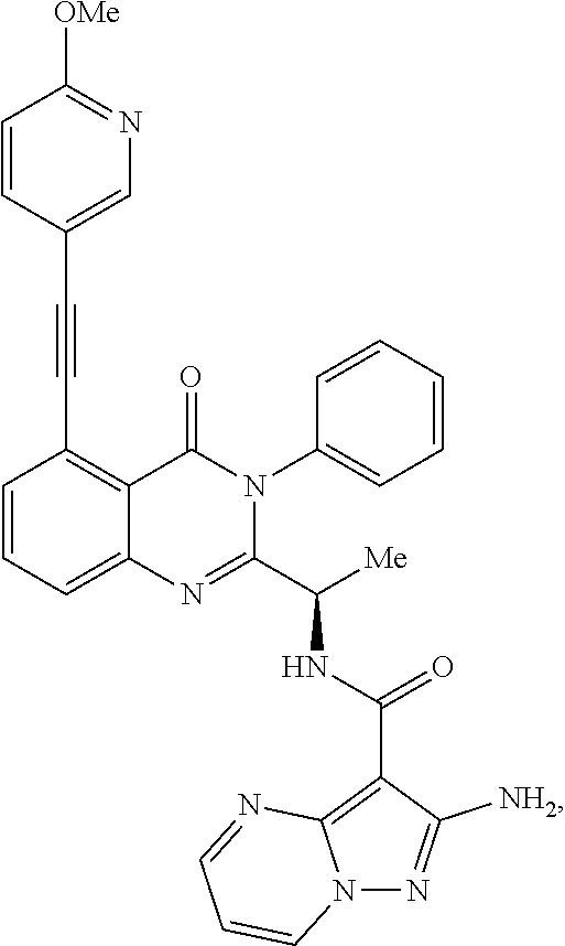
C1=CC=C2C(=C1C#CC1=CN=C([OMe])C=C1)C(=O)N(C1=CC=CC=C1)C(C([Me])NC(C1=C3N(N=C1[NH2])C=CC=N3)=O)=N2
